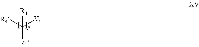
[R4]C([V])([R1])[R4]
